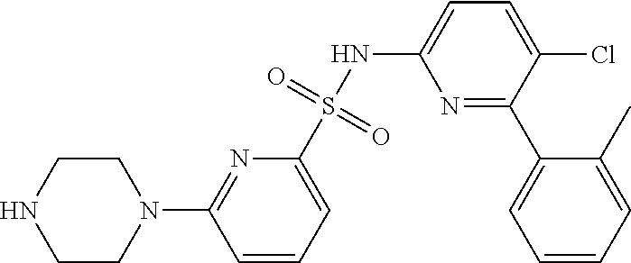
C1CN(C2=NC(S(NC3=CC=C(Cl)C(C4=CC=CC=C4C)=N3)(=O)=O)=CC=C2)CCN1
